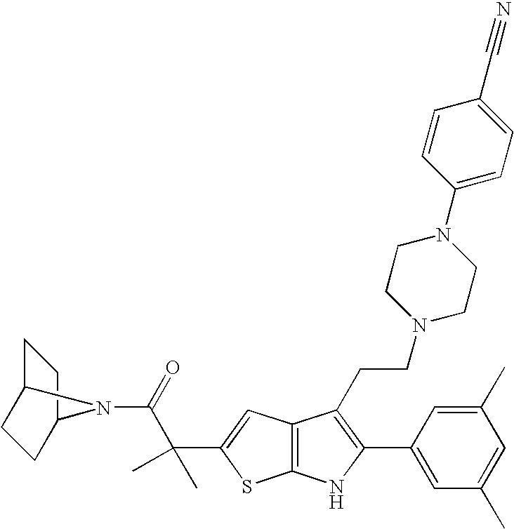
C12=C(C=C(C(C(=O)N3C4CCC3CC4)(C)C)S1)C(CCN1CCN(C3=CC=C(C#N)C=C3)CC1)=C(C1=CC(C)=CC(C)=C1)N2
